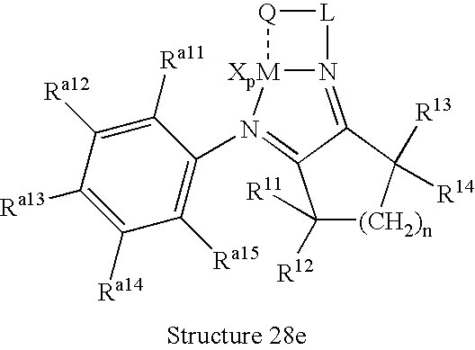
N12=C3C(=N(C4=C([Ra15])C([Ra14])=C([Ra13])C([Ra12])=C4[Ra11])[XpM]1[Q][L]2)C([R12])([R11])[(CH2)n]C3([R14])[R13]
